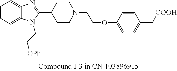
C1=CC=C2C(=C1)N=C(C1CCN(CCOC3=CC=C(C[COOH])C=C3)CC1)N2CC[OPh]
